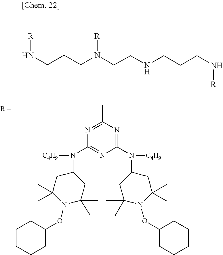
N1=C(C)N=C(N(C2CC(C)(C)N(OC3CCCCC3)C(C)(C)C2)[C4H9])N=C1N([C4H9])C1CC(C)(C)N(OC2CCCCC2)C(C)(C)C1.C(CN(CCCN[R])[R])NCCCN[R]
